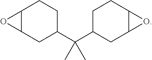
C12C(CC(C(C3CCC4C(C3)O4)(C)C)CC1)O2
